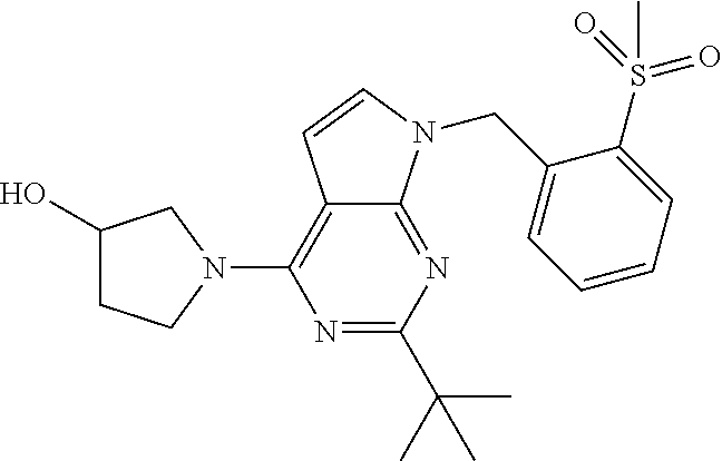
N1=C(C(C)(C)C)N=C2C(=C1N1CC(O)CC1)C=CN2CC1=CC=CC=C1S(=O)(=O)C
